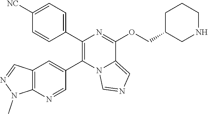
C1=CC(C2=C(C3=CC4=C(N=C3)N(C)N=C4)N3C(=CN=C3)C(OCC3CNCCC3)=N2)=CC=C1[NC]
